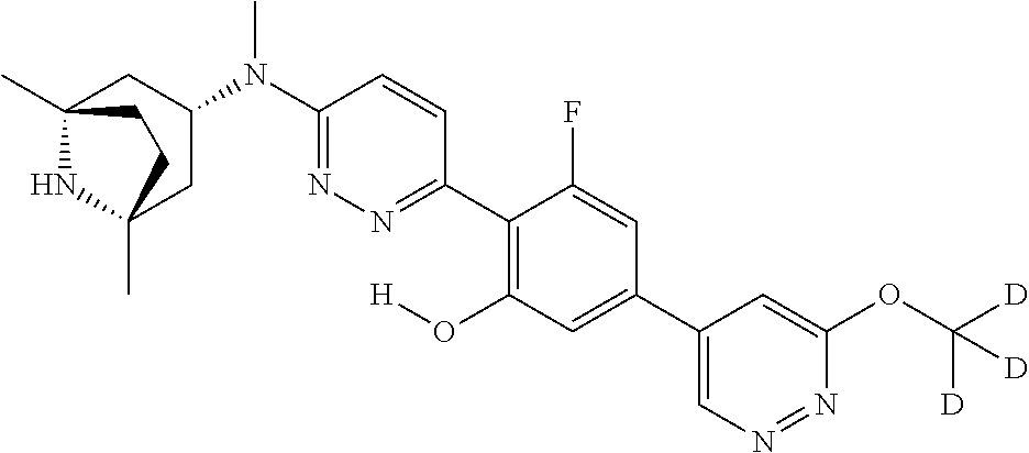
C12(C)NC(C)(CC(N(C3=NN=C(C4=C(O[H])C=C(C5=CN=NC(OC([D])([D])[D])=C5)C=C4F)C=C3)C)C1)CC2
